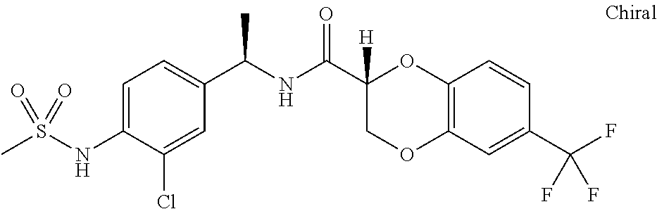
C1=C(NS(C)(=O)=O)C(Cl)=CC(C(NC(C2([H])COC3=C(O2)C=CC(C(F)(F)F)=C3)=O)C)=C1
